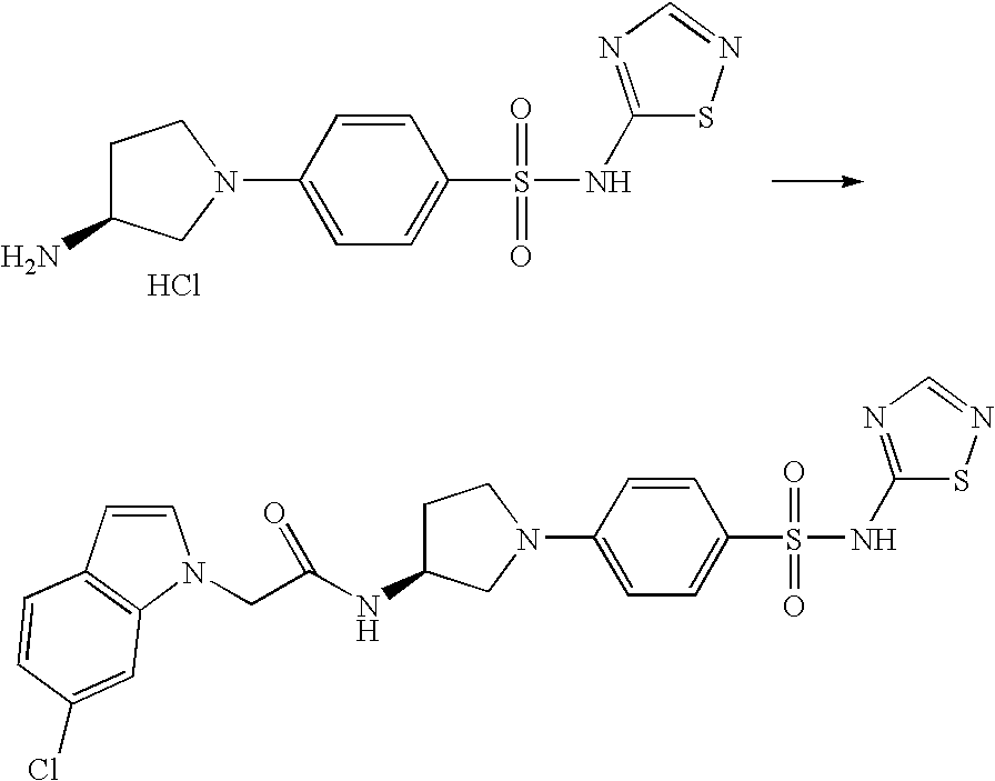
C1C(N)CN(C2=CC=C(S(NC3=NC=NS3)(=O)=O)C=C2)C1.Cl.C1=CC2=C(N1CC(NC1CCN(C3=CC=C(S(NC4=NC=NS4)(=O)=O)C=C3)C1)=O)C=C(Cl)C=C2
